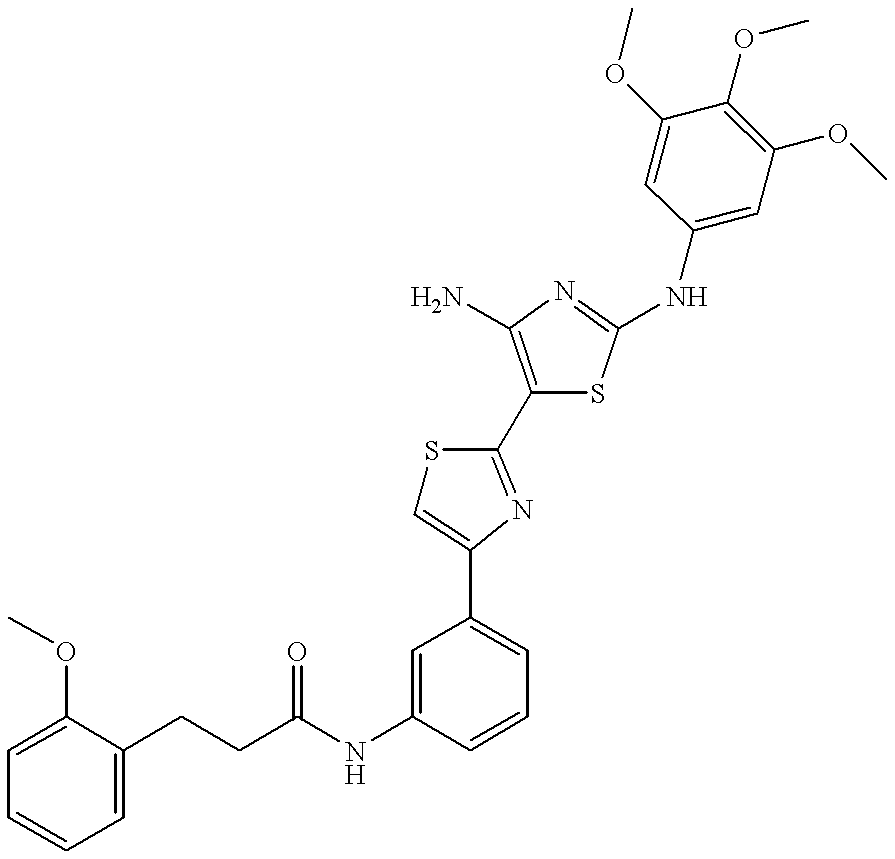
C(NC1=CC(C2=CSC(C3=C(N)N=C(NC4=CC(OC)=C(OC)C(OC)=C4)S3)=N2)=CC=C1)(=O)CCC1=CC=CC=C1OC
